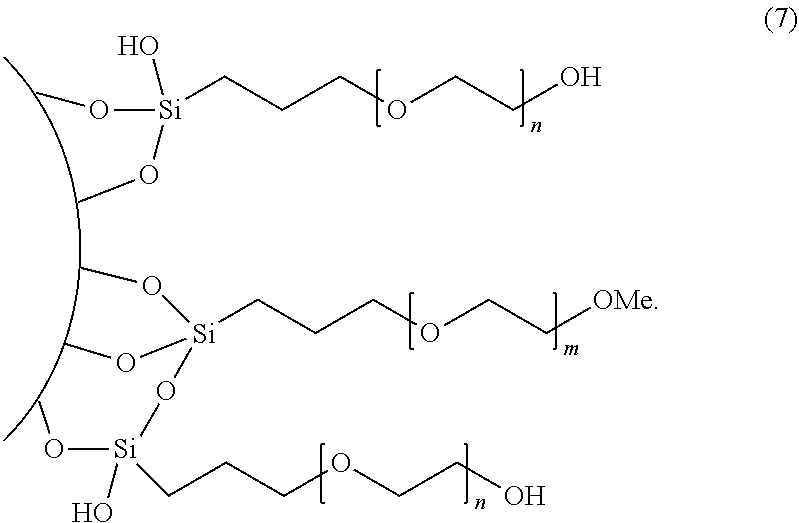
CO[Si](O)(OC)CCCOCCO.CO[Si](OC)(O[Si](OC)(O)CCCOCCO)CCCOCC[OMe]
